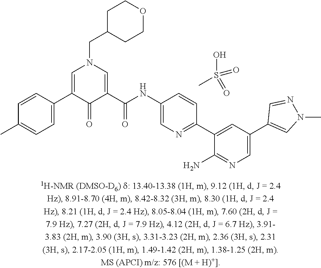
C1=C(C2=CN(CC3CCOCC3)C=C(C(NC3=CN=C(C4=CC(C5=CN(C)N=C5)=CN=C4N)C=C3)=O)C2=O)C=CC(C)=C1.CS(O)(=O)=O
